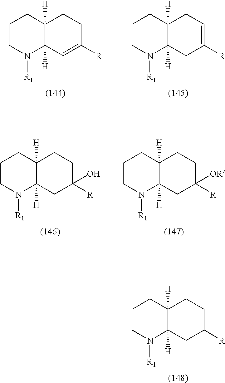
C1CN([R1])C2([H])C([H])(C1)CCC([R])=C2.C1CN([R1])C2([H])C([H])(C1)CC=C([R])C2.C1CN([R1])C2([H])C([H])(C1)CCC([R])(O)C2.C1CN([R1])C2([H])C([H])(C1)CCC([R])([OR])C2.C1CN([R1])C2([H])C([H])(C1)CCC([R])C2
